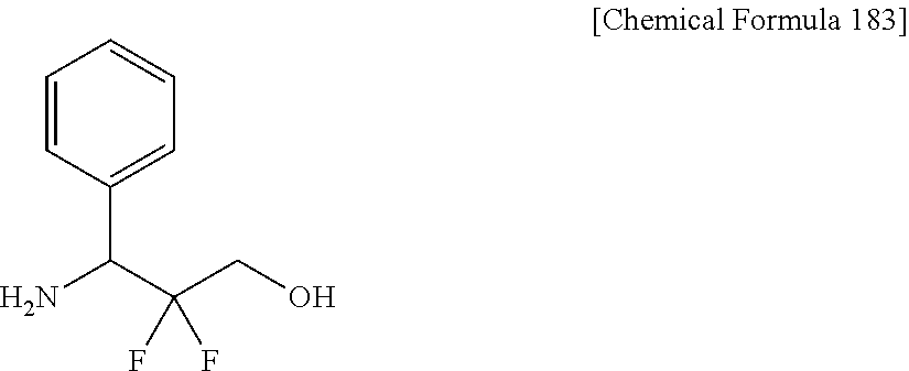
C1=CC(C(C(CO)(F)F)N)=CC=C1
